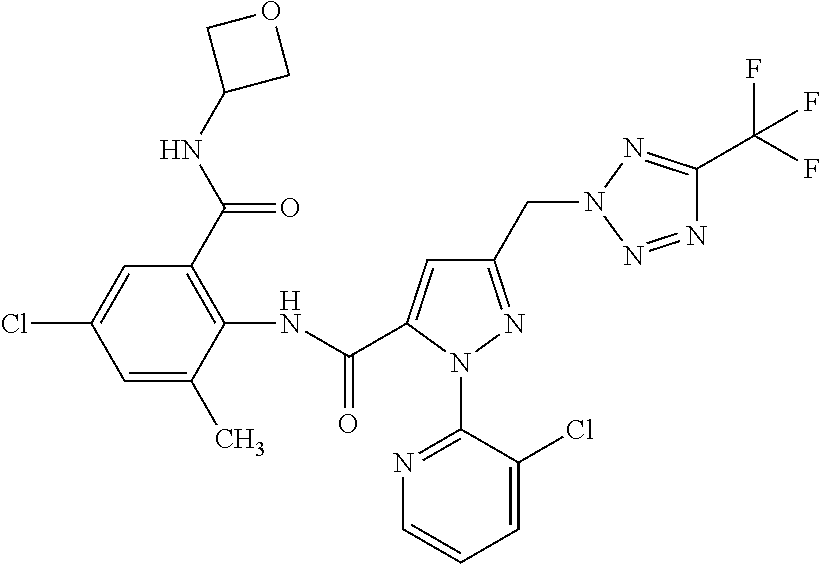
C1(CN2N=C(C(F)(F)F)N=N2)=NN(C2=NC=CC=C2Cl)C(C(NC2=C(C(NC3COC3)=O)C=C(Cl)C=C2C)=O)=C1
